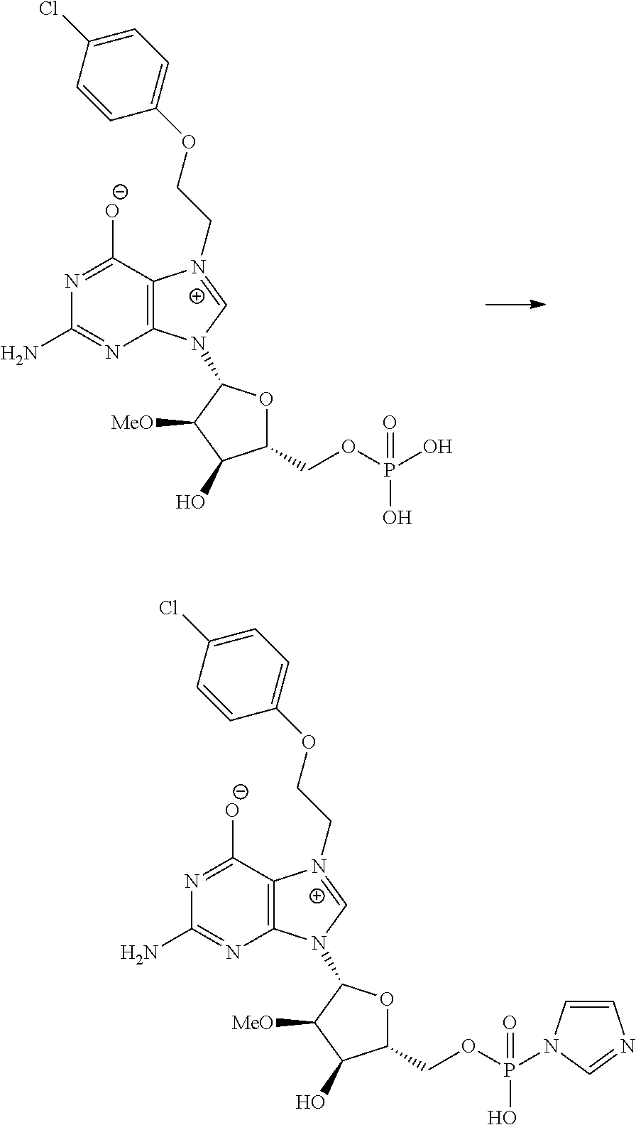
C12=C(C([O-])=NC(N)=N1)[N+](CCOC1=CC=C(Cl)C=C1)=CN2C1OC(COP(O)(O)=O)C(O)C1[MeO].C12=C(C([O-])=NC(N)=N1)[N+](CCOC1=CC=C(Cl)C=C1)=CN2C1OC(COP(O)(=O)N2C=CN=C2)C(O)C1[MeO]
